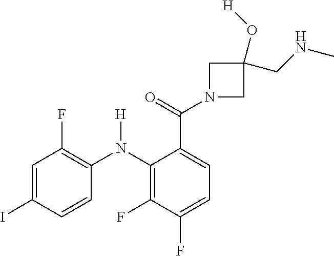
C1=C(I)C=CC(N(C2=C(F)C(F)=CC=C2C(=O)N2CC(CNC)(O[H])C2)[H])=C1F
